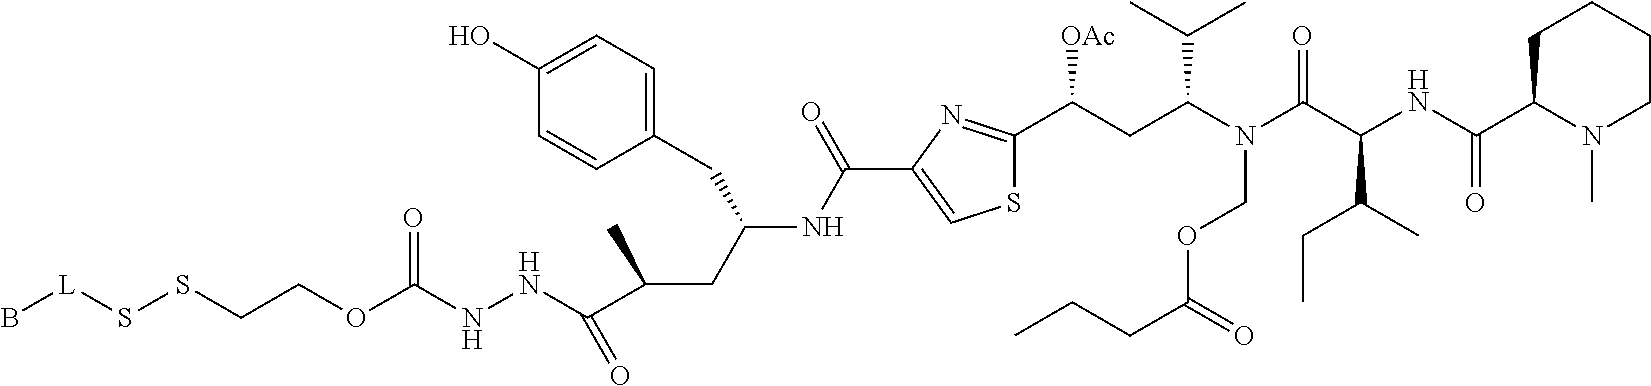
C1CCCC(C(NC(C(N(C(CC(C2=NC(C(NC(CC(C(=O)NNC(OCCSS[L]B)=O)C)CC3=CC=C(O)C=C3)=O)=CS2)[OAc])C(C)C)COC(CCC)=O)=O)C(C)CC)=O)N1C
